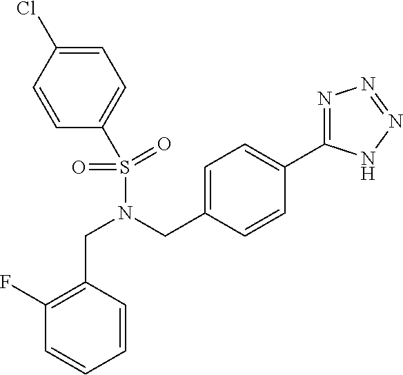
C1=CC(Cl)=CC=C1S(N(CC1=CC=C(C2=NN=NN2)C=C1)CC1=C(F)C=CC=C1)(=O)=O
